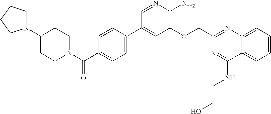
N1(C2CCN(C(C3=CC=C(C4=CC(OCC5=NC6=CC=CC=C6C(NCCO)=N5)=C(N)N=C4)C=C3)=O)CC2)CCCC1
